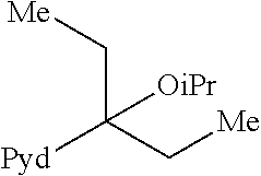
C(C(C[Me])([Pyd])[OiPr])[Me]
